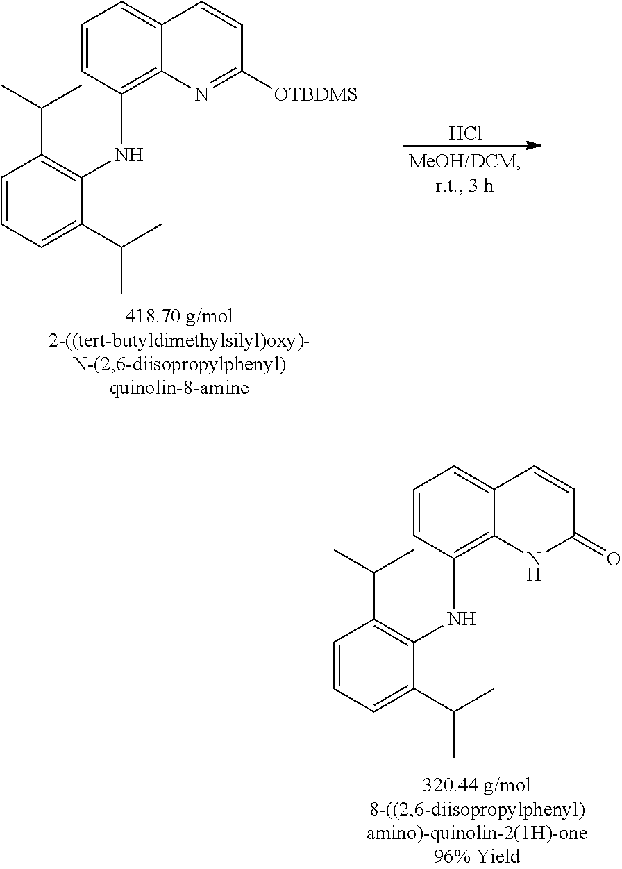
C1=CC([OTBDMS])=NC2=C(NC3=C(C(C)C)C=CC=C3C(C)C)C=CC=C12.Cl.C1=CC(=O)NC2=C(NC3=C(C(C)C)C=CC=C3C(C)C)C=CC=C12
